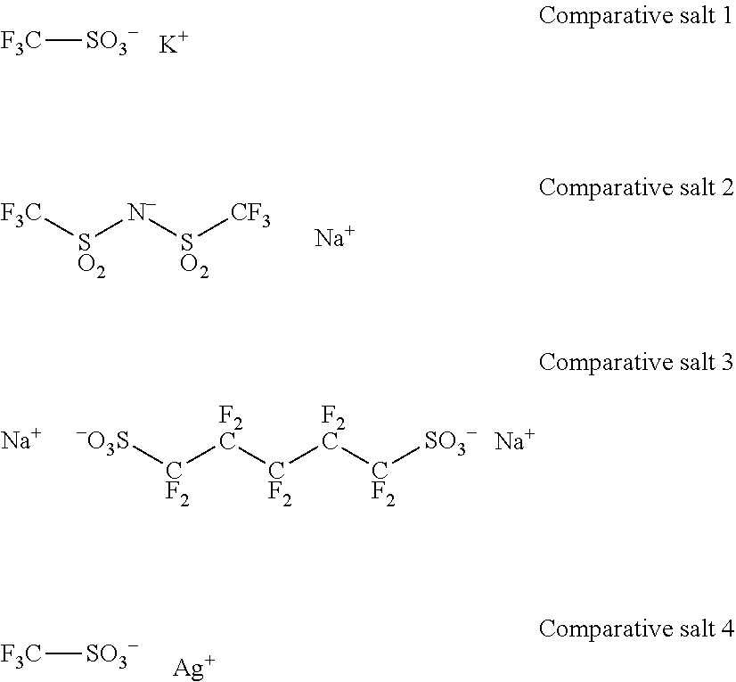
[F3C][SO3-].[K].[F3C][SO2][N-][SO2][CF3].[Na].[Na].[-O3S][CF2][F2C][CF2][F2C][CF2][SO3-].[Na].[F3C][SO3-].[Ag]
